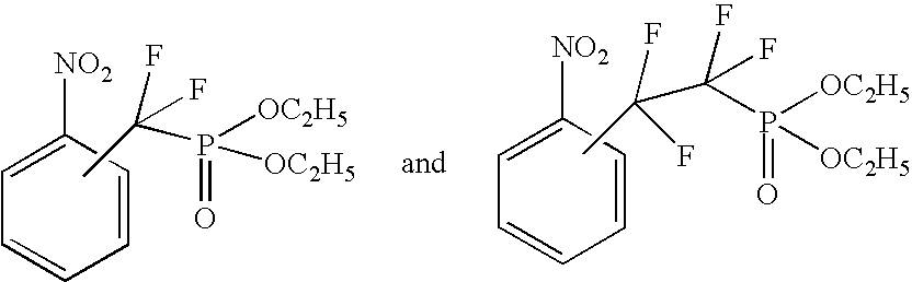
C1=C([NO2])C=CC=C1.CC(P([OC2H5])(=O)[OC2H5])(F)F.C1=C([NO2])C=CC=C1.CC(C(F)(F)P(=O)([OC2H5])[OC2H5])(F)F
